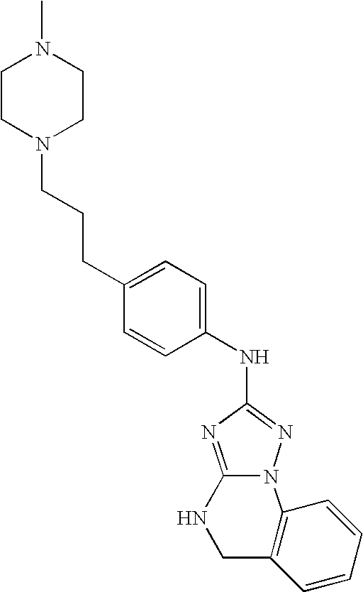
C12=NC(NC3=CC=C(CCCN4CCN(C)CC4)C=C3)=NN1C1=C(CN2)C=CC=C1
